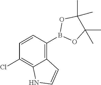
C1=CC(B2OC(C)(C)C(C)(C)O2)=C2C(=C1Cl)NC=C2
